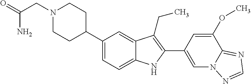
N1(CC(=O)N)CCC(C2=CC=C3C(=C2)C(CC)=C(C2=CN4C(=NC=N4)C(OC)=C2)N3)CC1
